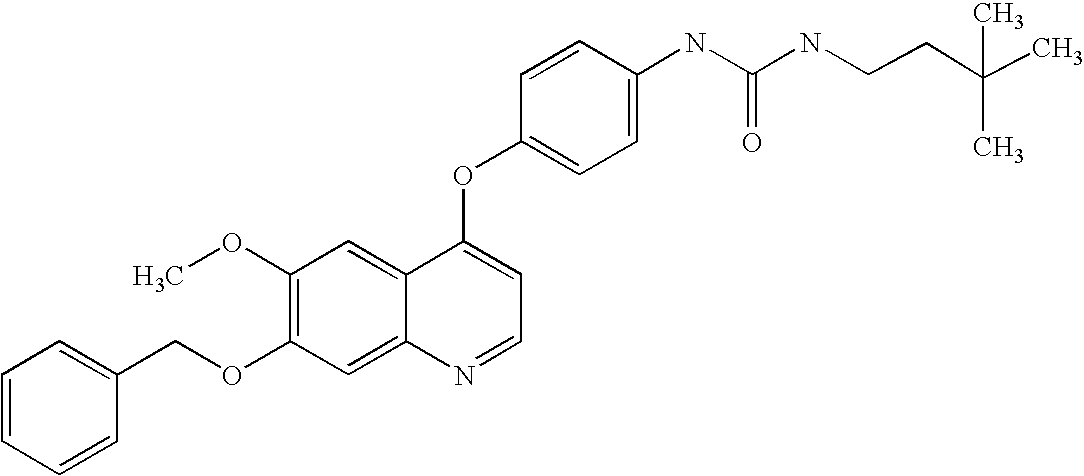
C1=CC(OC2=CC=NC3=CC(OCC4=CC=CC=C4)=C(OC)C=C23)=CC=C1NC(=O)NCCC(C)(C)C
